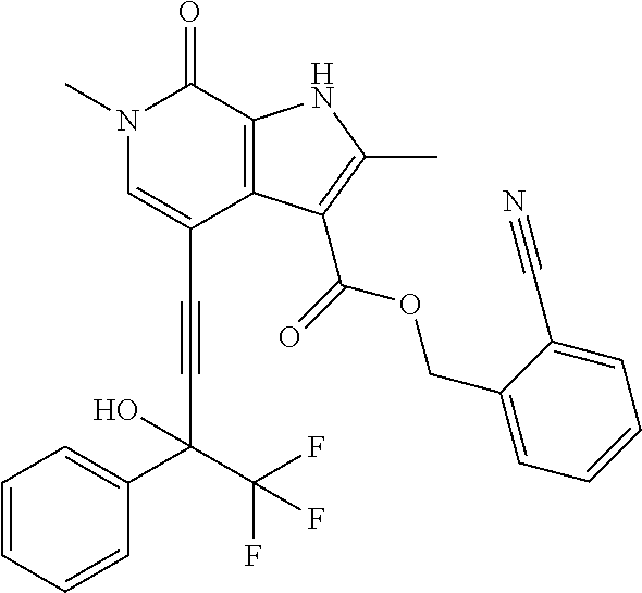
C(C1=CN(C)C(=O)C2=C1C(C(=O)OCC1=CC=CC=C1C#N)=C(C)N2)#CC(O)(C1=CC=CC=C1)C(F)(F)F
